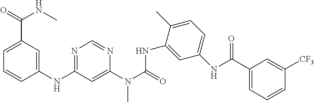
C1(NC2=NC=NC(N(C(=O)NC3=CC(NC(C4=CC=CC([CF3])=C4)=O)=CC=C3C)C)=C2)=CC(C(=O)NC)=CC=C1
